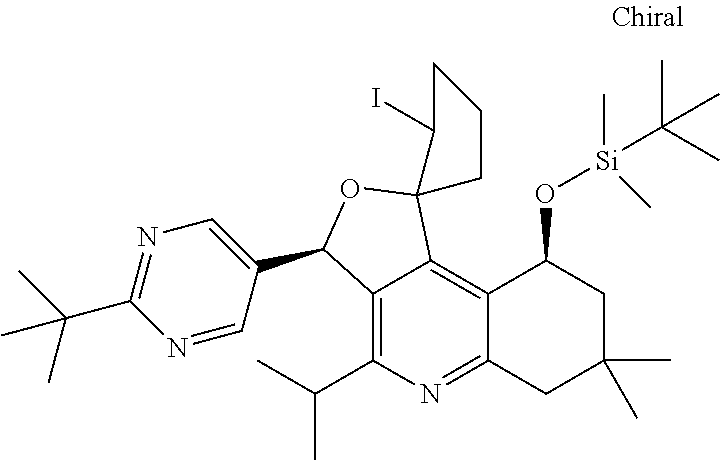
C12=C(C(C)C)N=C3C(=C1C1(OC2C2=CN=C(C(C)(C)C)N=C2)C(I)CCC1)C(O[Si](C(C)(C)C)(C)C)CC(C)(C)C3
